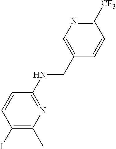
C1(NCC2=CN=C([CF3])C=C2)=NC(C)=C(I)C=C1
